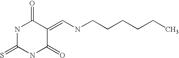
S=C1NC(=O)C(=CNCCCCCC)C(=O)N1
